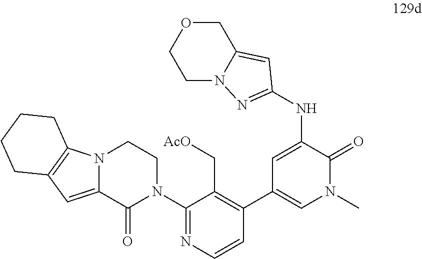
C1(N2CCN3C(=CC4=C3CCCC4)C2=O)=NC=CC(C2=CN(C)C(=O)C(NC3=NN4C(=C3)COCC4)=C2)=C1C[AcO]
